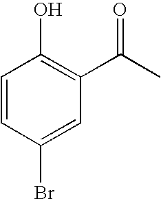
C1(Br)=CC(C(C)=O)=C(O)C=C1
